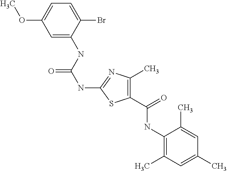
C1=C(NC(NC2=NC(C)=C(C(NC3=C(C)C=C(C)C=C3C)=O)S2)=O)C(Br)=CC=C1OC
